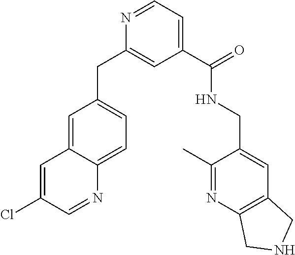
C1=C(Cl)C=NC2=CC=C(CC3=CC(C(NCC4=CC5=C(N=C4C)CNC5)=O)=CC=N3)C=C12
